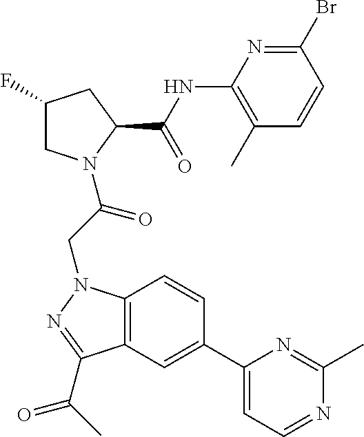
C1(NC(C2CC(F)CN2C(CN2C3=C(C(C(C)=O)=N2)C=C(C2=CC=NC(C)=N2)C=C3)=O)=O)=C(C)C=CC(Br)=N1
